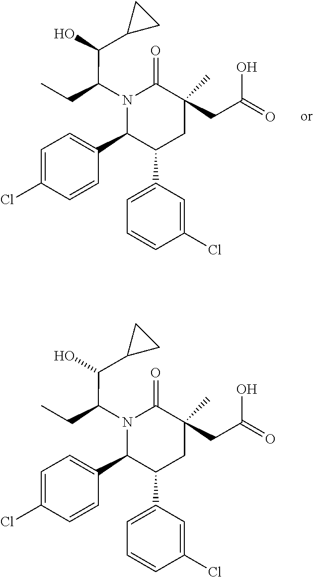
N1(C(C(C2CC2)O)CC)C(C2=CC=C(Cl)C=C2)C(C2=CC=CC(Cl)=C2)CC(C)(CC(=O)O)C1=O.N1(C(C(C2CC2)O)CC)C(C2=CC=C(Cl)C=C2)C(C2=CC=CC(Cl)=C2)CC(C)(CC(=O)O)C1=O
